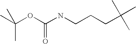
CC(OC(NCCCC(C)(C)C)=O)(C)C
